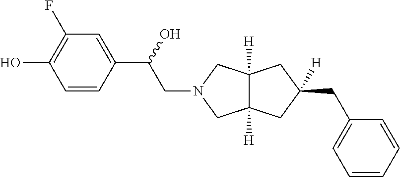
C1=CC(C(O)CN2CC3([H])C([H])(C2)CC(CC2=CC=CC=C2)([H])C3)=CC(F)=C1O
